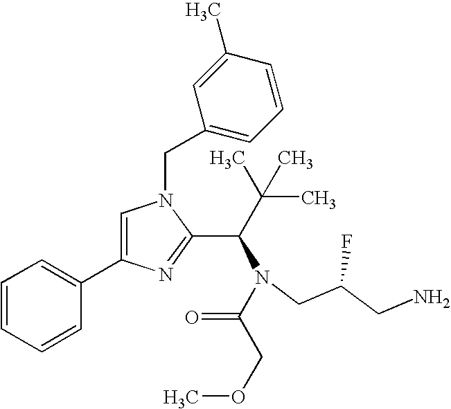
C1=C(C2=CC=CC=C2)N=C(C(C(C)(C)C)N(C(COC)=O)CC(CN)F)N1CC1=CC=CC(C)=C1
